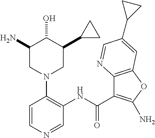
C1(N)CN(C2=C(NC(=O)C3=C(N)OC4=C3N=CC(C3CC3)=C4)C=NC=C2)CC(C2CC2)C1O
